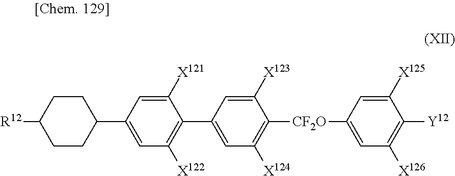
C1=C([X121])C(C2=CC([X124])=C([CF2O]C3=CC([X126])=C([Y12])C([X125])=C3)C([X123])=C2)=C([X122])C=C1C1CCC([R12])CC1
